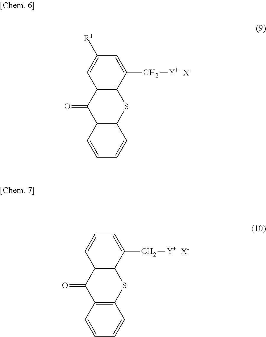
C12=C(C(C[Y])=CC([R1])=C1)SC1=C(C2=O)C=CC=C1.[X-].C12=C(C(C[Y])=CC=C1)SC1=C(C2=O)C=CC=C1.[X-]
